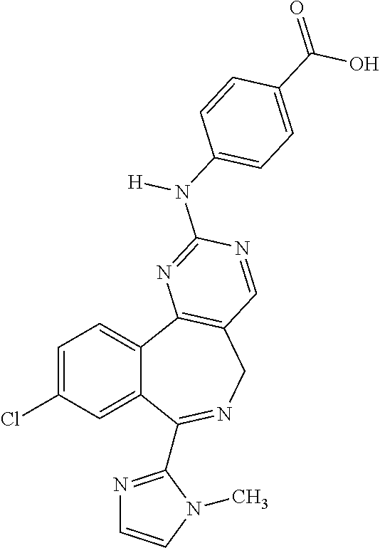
C1=C(Cl)C=C2C(=C1)C1=C(CN=C2C2=NC=CN2C)C=NC(N([H])C2=CC=C(C(O)=O)C=C2)=N1
